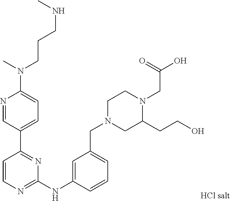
C1(NC2=CC(CN3CCN(CC(O)=O)C(CCO)C3)=CC=C2)=NC=CC(C2=CC=C(N(C)CCCNC)N=C2)=N1
